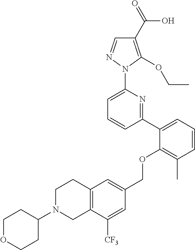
C1(C2=CC=CC(C)=C2OCC2=CC3=C(C([CF3])=C2)CN(C2CCOCC2)CC3)=NC(N2N=CC(C(=O)O)=C2OCC)=CC=C1
